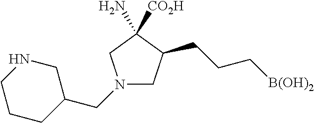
N1(CC2CNCCC2)CC(CCC[B(OH)2])C(N)([CO2H])C1
